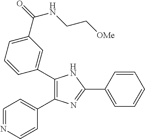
C1(C2=CC(C(=O)NCC[OMe])=CC=C2)=C(C2=CC=NC=C2)N=C(C2=CC=CC=C2)N1
